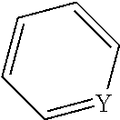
C1=[Y]C=CC=C1
